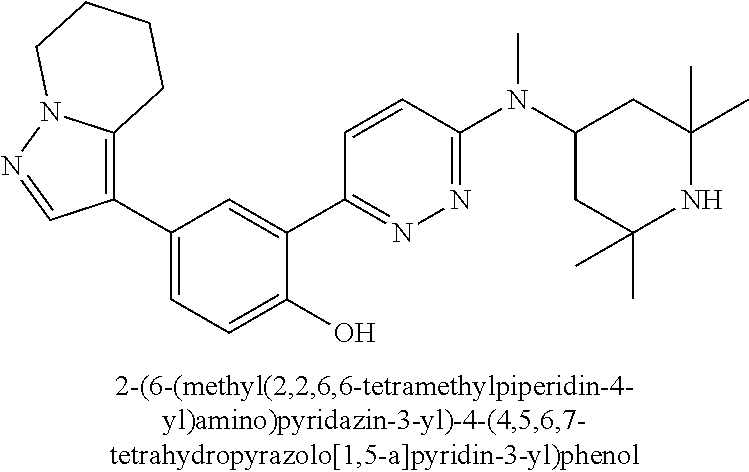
C1(C2=C3N(N=C2)CCCC3)=CC=C(O)C(C2=NN=C(N(C3CC(C)(C)NC(C)(C)C3)C)C=C2)=C1
